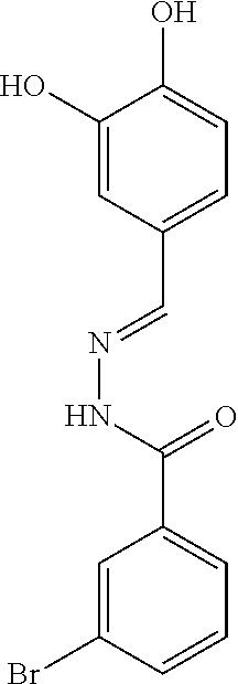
C1(O)=CC(C=NNC(=O)C2=CC=CC(Br)=C2)=CC=C1O
